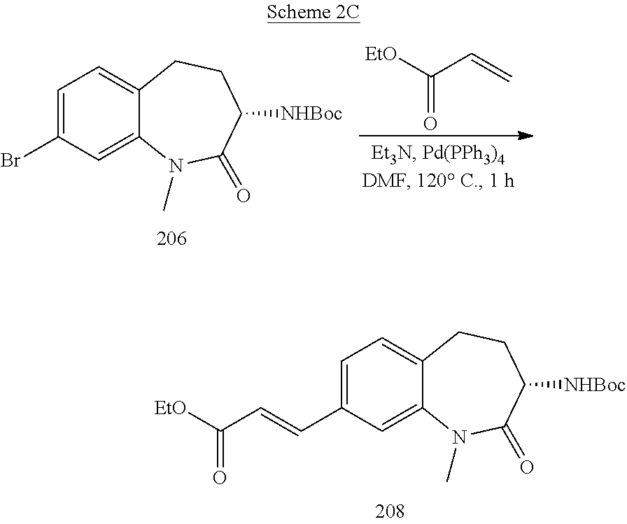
C(C=C)([EtO])=O.C1=C(Br)C=C2C(=C1)CCC([NHBoc])C(=O)N2C.C1=C(C=CC([EtO])=O)C=C2C(=C1)CCC([NHBoc])C(=O)N2C
